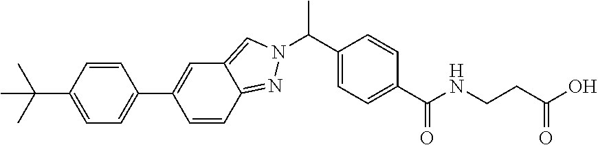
C1(C(C)(C)C)=CC=C(C2=CC3=CN(C(C4=CC=C(C(=O)NCCC(O)=O)C=C4)C)N=C3C=C2)C=C1
